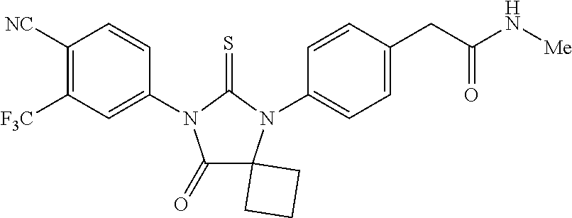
C1(=O)C2(N(C3=CC=C(CC(N[Me])=O)C=C3)C(=S)N1C1=CC([F3C])=C([NC])C=C1)CCC2
